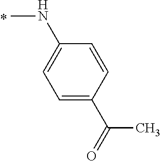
C1(NC)=CC=C(C(C)=O)C=C1
